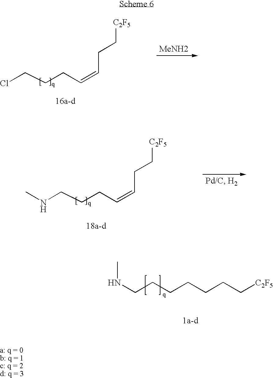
N(CCCCCCC[C2F5])C.ClCCCC=CCC[C2F5].[MeNH2].N(CCCC=CCC[C2F5])C
